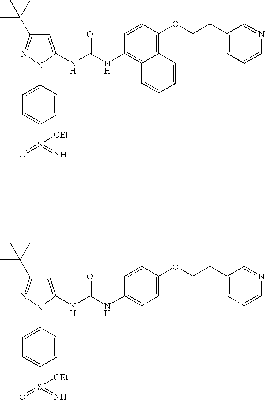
C1=C(NC(NC2=C3C(=C(OCCC4=CC=CN=C4)C=C2)C=CC=C3)=O)N(C2=CC=C(S(=N)(=O)[OEt])C=C2)N=C1C(C)(C)C.C1=C(NC(NC2=CC=C(OCCC3=CC=CN=C3)C=C2)=O)N(C2=CC=C(S(=N)(=O)[OEt])C=C2)N=C1C(C)(C)C
